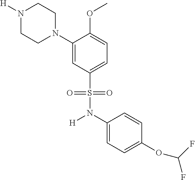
N1([H])CCN(C2=CC(S(N([H])C3=CC=C(OC(F)F)C=C3)(=O)=O)=CC=C2OC)CC1
